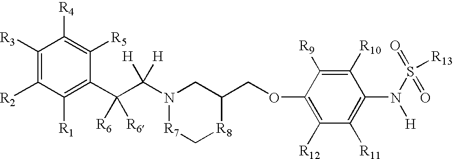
C1([R3])=C([R2])C([R1])=C(C(C(N2CC(COC3=C([R12])C([R11])=C(N(S([R13])(=O)=O)[H])C([R10])=C3[R9])[R8]C[R7]2)([H])[H])([R6])[R6])C([R5])=C1[R4]
